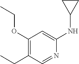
C1(OCC)=C(CC)C=NC(NC2CC2)=C1
